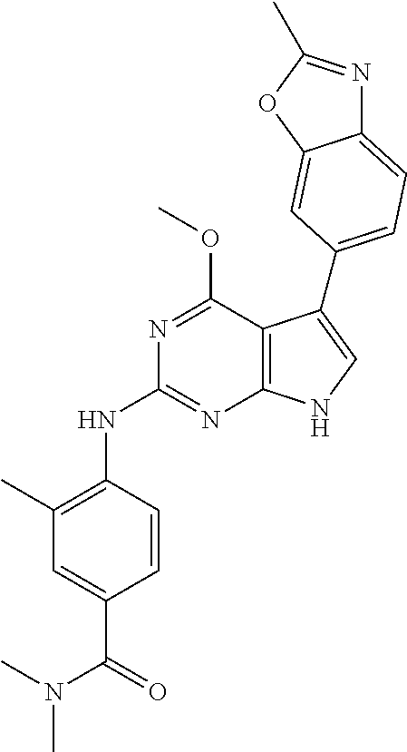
C1(C)=C(NC2=NC3=C(C(OC)=N2)C(C2=CC=C4N=C(C)OC4=C2)=CN3)C=CC(C(=O)N(C)C)=C1
